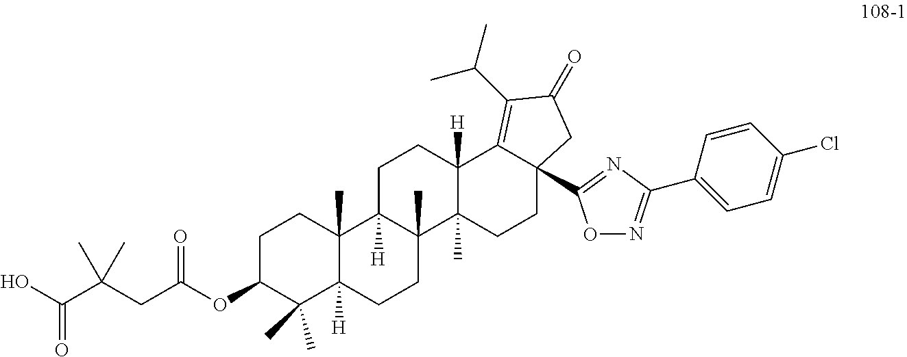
C1C(OC(CC(C(O)=O)(C)C)=O)C(C)(C)C2([H])C(C)(C1)C1([H])C(C)(CC2)C2(C)C([H])(CC1)C1=C(C(C)C)C(=O)CC1(C1=NC(C3=CC=C(Cl)C=C3)=NO1)CC2
